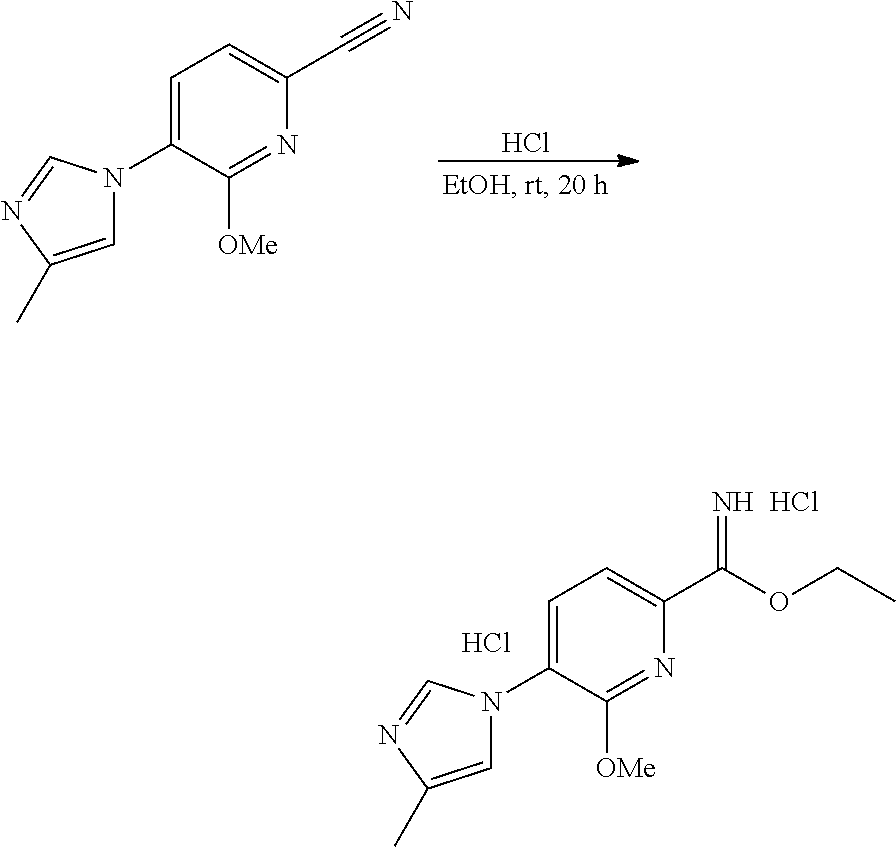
Cl.C1=C(N2C=C(C)N=C2)C([OMe])=NC(C#N)=C1.C1=C(N2C=C(C)N=C2)C([OMe])=NC(C(=N)OCC)=C1.Cl.Cl
